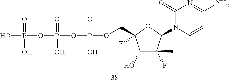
C(C1(F)C(O)C(F)(C)C(N2C(=O)N=C(N)C=C2)O1)OP(OP(OP(O)(O)=O)(=O)O)(=O)O
